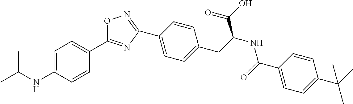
C1=CC(C2=NOC(C3=CC=C(NC(C)C)C=C3)=N2)=CC=C1CC(NC(C1=CC=C(C(C)(C)C)C=C1)=O)C(O)=O
